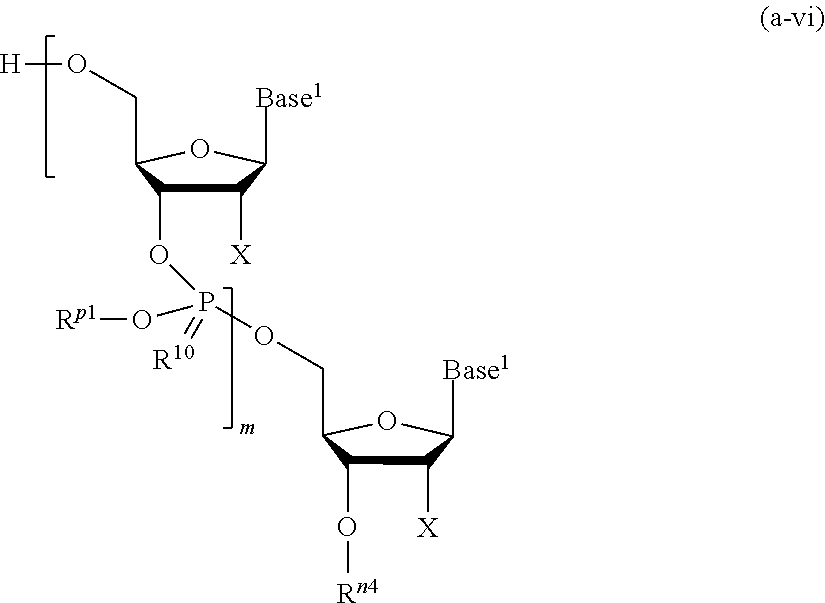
C1([X])C(OP(OCC2C(O[Rn4])C([X])C([Base1])O2)(O[Rp1])=[R10])C(CO[H])OC1[Base1]
